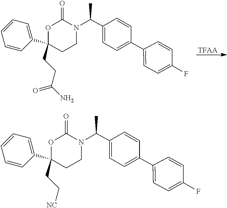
[TFAA].N1(C(C2=CC=C(C3=CC=C(F)C=C3)C=C2)C)C(=O)OC(CCC(N)=O)(C2=CC=CC=C2)CC1.N1(C(C2=CC=C(C3=CC=C(F)C=C3)C=C2)C)C(=O)OC(CC[NC])(C2=CC=CC=C2)CC1
